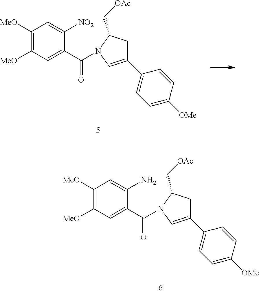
C1([MeO])=C([MeO])C=C(C(=O)N2C(C[OAc])CC(C3=CC=C([OMe])C=C3)=C2)C(N)=C1.C1([MeO])=C([MeO])C=C(C(=O)N2C(C[OAc])CC(C3=CC=C([OMe])C=C3)=C2)C([NO2])=C1
